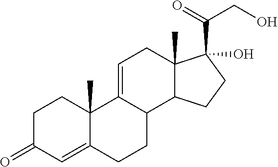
C1C(=O)C=C2C(C)(C1)C1=CCC3(C)C(C1CC2)CCC3(O)C(=O)CO
